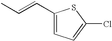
C1(C=CC)=CC=C(Cl)S1
